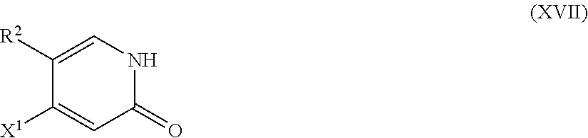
C1([X1])=CC(=O)NC=C1[R2]
